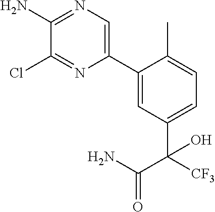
C1(C2=CN=C(N)C(Cl)=N2)=CC(C([CF3])(C(N)=O)O)=CC=C1C
